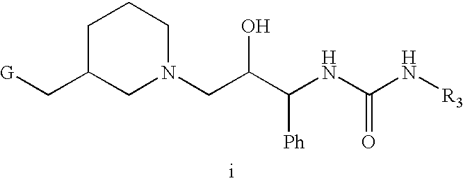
N1(CC(C(NC(N[R3])=O)[Ph])O)CCCC(C[G])C1
